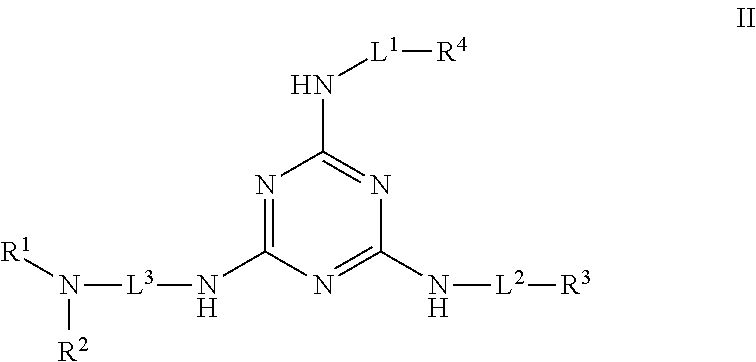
N1=C(N[L3]N([R2])[R1])N=C(N[L2][R3])N=C1N[L1][R4]
